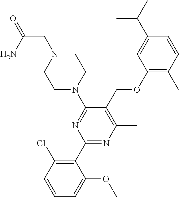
C1(C2=C(Cl)C=CC=C2OC)=NC(C)=C(COC2=C(C)C=CC(C(C)C)=C2)C(N2CCN(CC(=O)N)CC2)=N1
